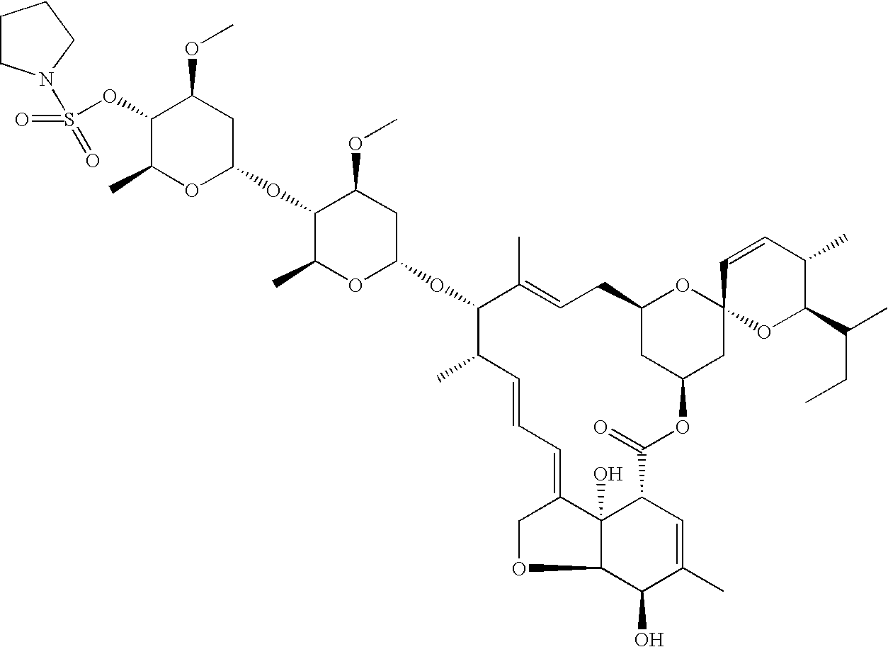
C1(OS(=O)(=O)N2CCCC2)C(C)OC(OC2C(C)OC(OC3C(C)C=CC=C4COC5C4(O)C(C=C(C)C5O)C(=O)OC4CC(CC=C3C)OC3(C4)OC(C(CC)C)C(C)C=C3)CC2OC)CC1OC
